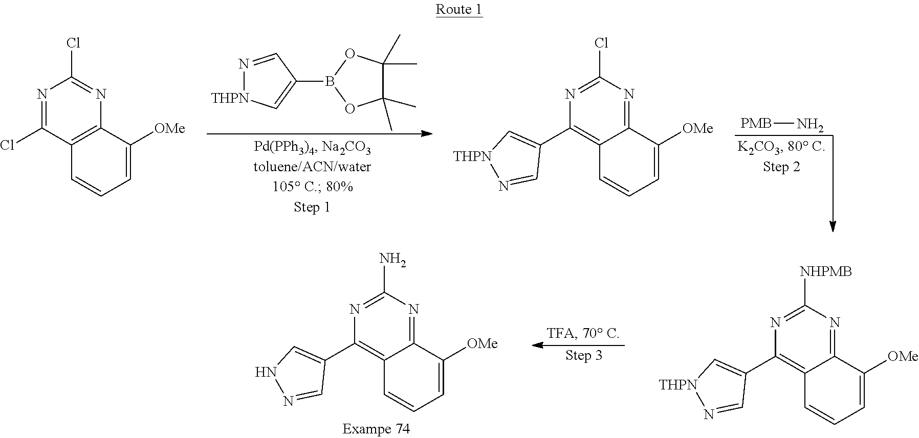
C1(B2OC(C)(C)C(C)(C)O2)=C[THPN]N=C1.[PMB]N.N1=C(Cl)C2=C(N=C1Cl)C([OMe])=CC=C2.N1=C(Cl)N=C2C(=C1C1=C[THPN]N=C1)C=CC=C2[OMe].N1=C(N)N=C2C(=C1C1=CNN=C1)C=CC=C2[OMe].N1=C([NHPMB])N=C2C(=C1C1=C[THPN]N=C1)C=CC=C2[OMe]
